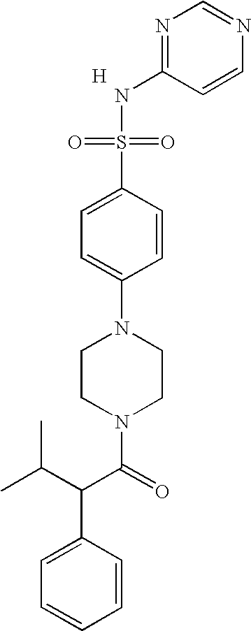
[H].N1=C(NS(=O)(=O)C2=CC=C(N3CCN(C(=O)C(C4=CC=CC=C4)C(C)C)CC3)C=C2)C=CN=C1
